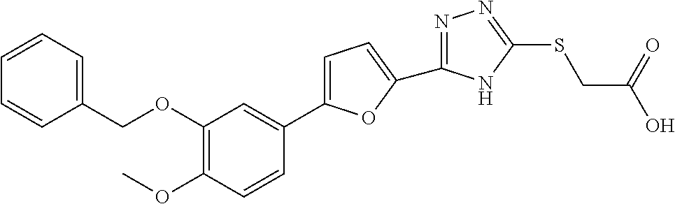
C1=C(C2=CC(OCC3=CC=CC=C3)=C(OC)C=C2)OC(C2=NN=C(SCC(O)=O)N2)=C1
